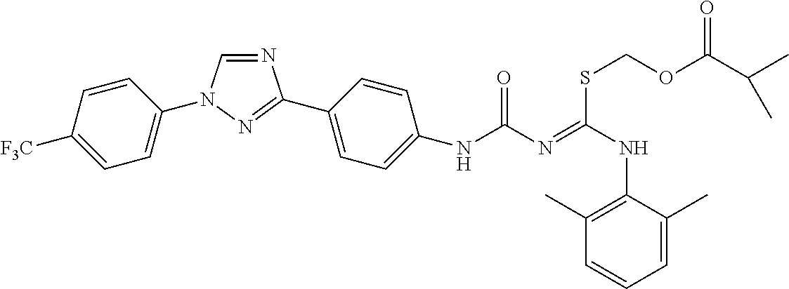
N1=CN(C2=CC=C([F3C])C=C2)N=C1C1=CC=C(NC(N=C(NC2=C(C)C=CC=C2C)SCOC(C(C)C)=O)=O)C=C1
